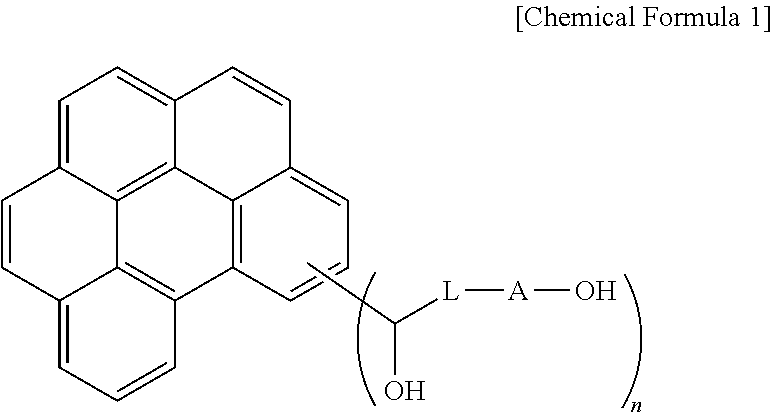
C1=C2C3=C4C(=C1)C=CC1=CC=CC(=C41)C1=C3C(=CC=C1)C=C2.CC([L][A]O)O
